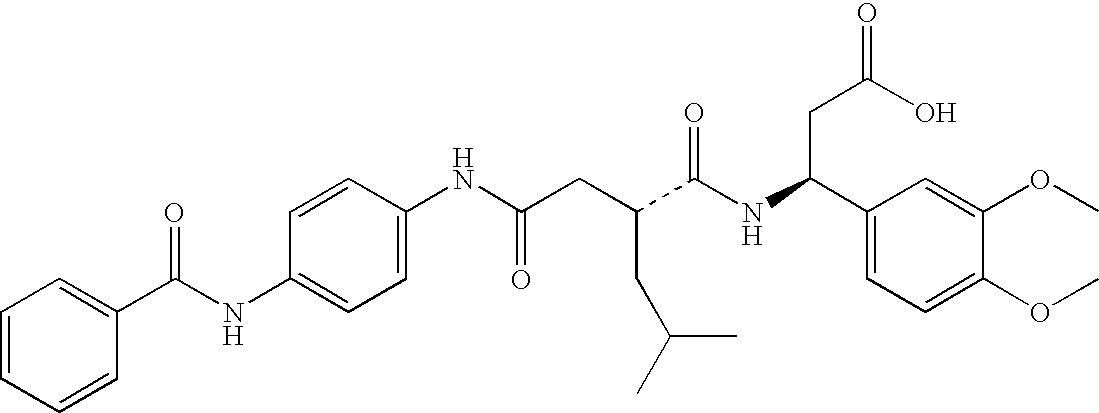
C1=CC(NC(CC(C(NC(C2=CC=C(OC)C(OC)=C2)CC(=O)O)=O)CC(C)C)=O)=CC=C1NC(C1=CC=CC=C1)=O
